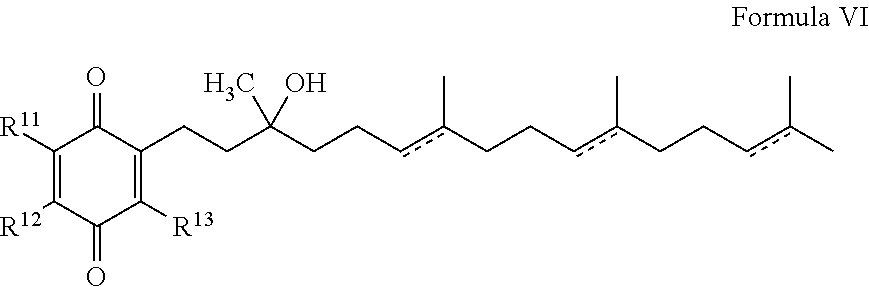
C1([R11])=C([R12])C(=O)C([R13])=C(CCC(CCcc(CCcc(CCcc(C)C)C)C)(C)O)C1=O
